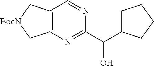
C12=C(C=NC(C(C3CCCC3)O)=N1)C[BocN]C2
